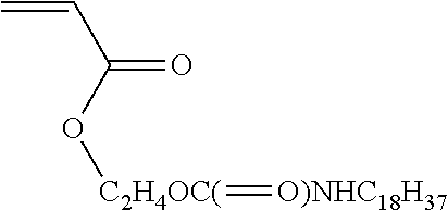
C=CC(O[C2H4OC(]=[O)NHC18H37])=O
